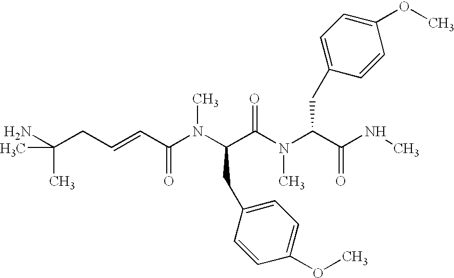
C(CC=CC(N(C(C(N(C(C(NC)=O)CC1=CC=C(OC)C=C1)C)=O)CC1=CC=C(OC)C=C1)C)=O)(N)(C)C
